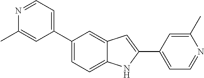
N1=CC=C(C2=CC=C3C(=C2)C=C(C2=CC=NC(C)=C2)N3)C=C1C
